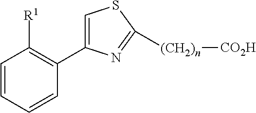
C1=CC(C2=CSC([(CH2)n][CO2H])=N2)=C([R1])C=C1
